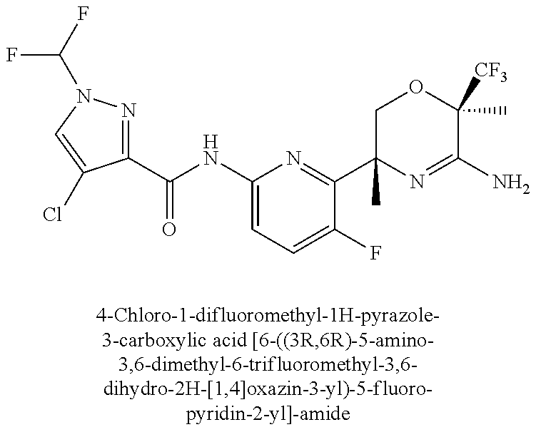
C1(C(NC2=CC=C(F)C(C3(C)N=C(N)C(C)([CF3])OC3)=N2)=O)=NN(C(F)F)C=C1Cl
